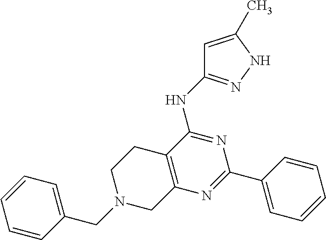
C1=C(C)NN=C1NC1=NC(C2=CC=CC=C2)=NC2=C1CCN(CC1=CC=CC=C1)C2
